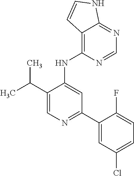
N(C1=CC(C2=CC(Cl)=CC=C2F)=NC=C1C(C)C)C1=C2C(=NC=N1)NC=C2
